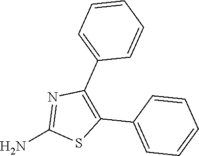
NC1=NC(C2=CC=CC=C2)=C(C2=CC=CC=C2)S1
